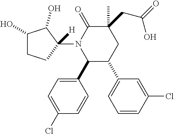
C1(C2=CC=C(Cl)C=C2)C(C2=CC=CC(Cl)=C2)CC(C)(CC(=O)O)C(=O)N1C1([H])C(O)C(O)CC1
